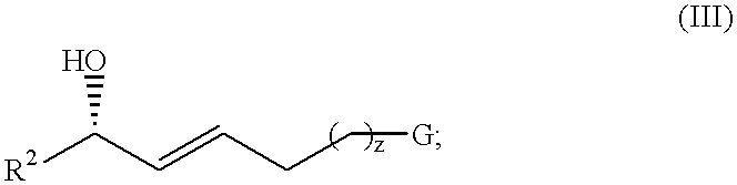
[G]CCC=CC(O)[R2]
